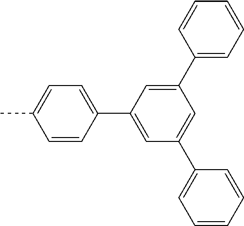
C1(C2=CC=CC=C2)=CC(C2=CC=C(C)C=C2)=CC(C2=CC=CC=C2)=C1
